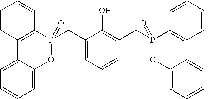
C1=C2C(=CC=C1)C1=C(P(CC3=CC=CC(CP4(=O)OC5=CC=CC=C5C5=C4C=CC=C5)=C3O)(=O)O2)C=CC=C1
